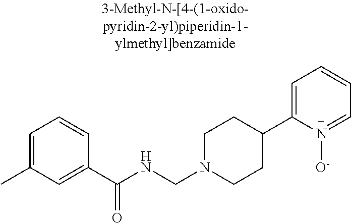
C1=C(C)C=C(C(NCN2CCC(C3=CC=CC=N3[O-])CC2)=O)C=C1
